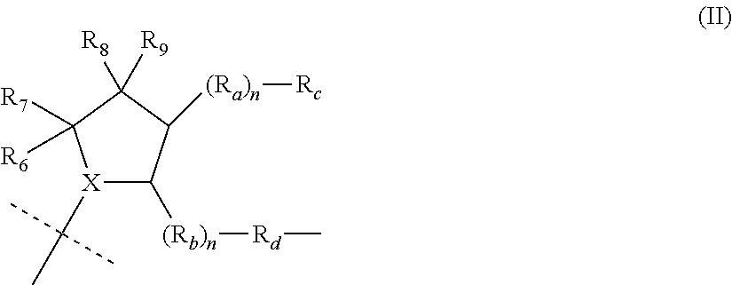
[X]1(C(C)(C)C)C([(Rb)n][Rd]C)C([(Ra)n][Rc])C([R9])([R8])C1([R6])[R7]
